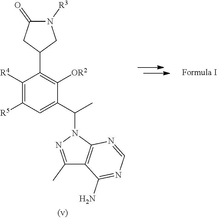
C1([R4])=C([R5])C=C(C(C)N2N=C(C)C3=C2N=CN=C3N)C([OR2])=C1C1CN([R3])C(=O)C1
